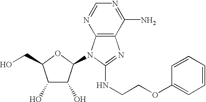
C1(O)C(O)C(N2C3=C(N=C2NCCOC2=CC=CC=C2)C(N)=NC=N3)OC1CO
